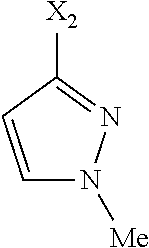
C1=CC([X2])=NN1[Me]
